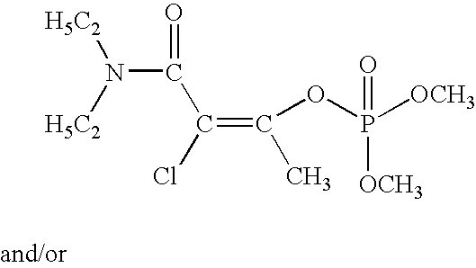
N(C(=O)C(Cl)=C(OP([OCH3])(=O)[OCH3])C)([H5C2])[H5C2]
